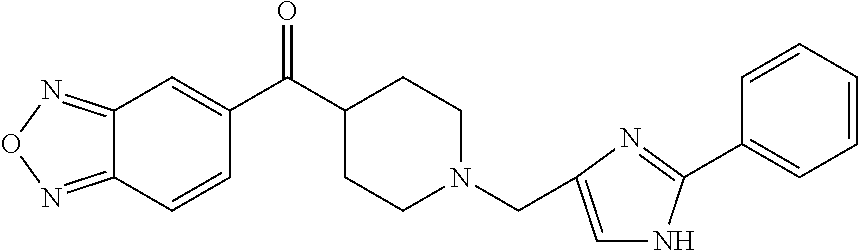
C12=NON=C1C=CC(C(C1CCN(CC3=CNC(C4=CC=CC=C4)=N3)CC1)=O)=C2
